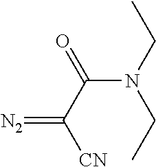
[CN]C(C(N(CC)CC)=O)=[N2]
